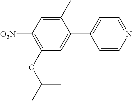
C1(C)=CC([O2N])=C(OC(C)C)C=C1C1=CC=NC=C1
